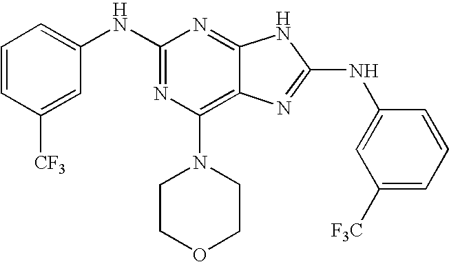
N(C1=NC(N2CCOCC2)=C2C(=N1)NC(NC1=CC([F3C])=CC=C1)=N2)C1=CC=CC([CF3])=C1
